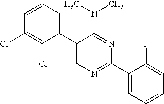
C1(C2=CC=CC(Cl)=C2Cl)=CN=C(C2=CC=CC=C2F)N=C1N(C)C
